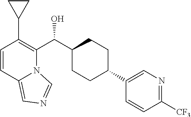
C1=CC2=CN=CN2C(C(C2CCC(C3=CN=C([CF3])C=C3)CC2)O)=C1C1CC1
